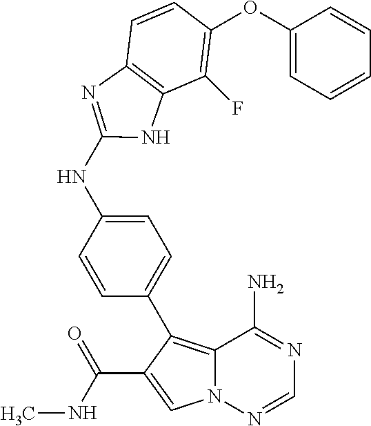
C12=C(C3=CC=C(NC4=NC5=C(C(F)=C(OC6=CC=CC=C6)C=C5)N4)C=C3)C(C(NC)=O)=CN1N=CN=C2N
